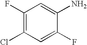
C1(F)=C(Cl)C=C(F)C(N)=C1
